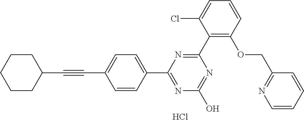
N1=C(O)N=C(C2=CC=C(C#CC3CCCCC3)C=C2)N=C1C1=C(OCC2=NC=CC=C2)C=CC=C1Cl.Cl
